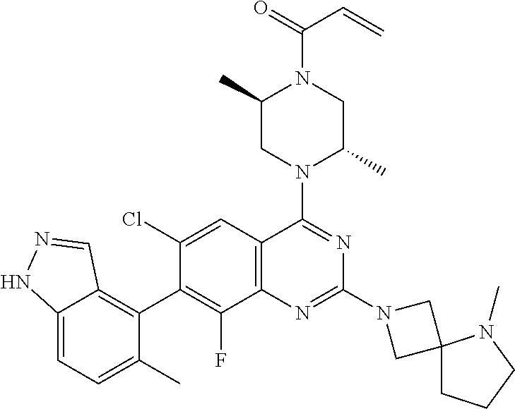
C12=CC=C(C)C(C3=C(F)C4=C(C=C3Cl)C(N3C(C)CN(C(=O)C=C)C(C)C3)=NC(N3CC5(C3)CCCN5C)=N4)=C1C=NN2
